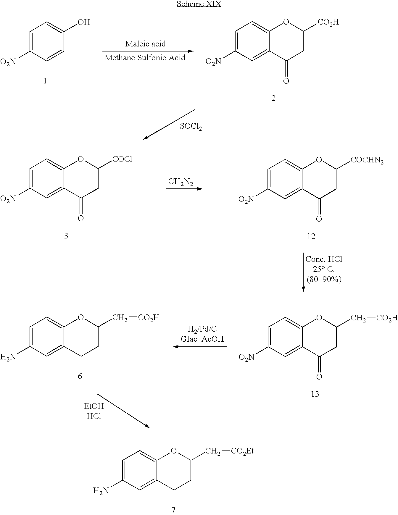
C1=C(N)C=C2C(=C1)OC(C[CO2Et])CC2.C1=C([O2N])C=CC(O)=C1.C1=C([O2N])C=C2C(=C1)OC([CO2H])CC2=O.[SOCl2].C1=C([O2N])C=C2C(=C1)OC([COCl])CC2=O.[CH2N2].C1=C([O2N])C=C2C(=C1)OC([COCHN2])CC2=O.C1=C(N)C=C2C(=C1)OC(C[CO2H])CC2.C1=C([O2N])C=C2C(=C1)OC(C[CO2H])CC2=O.[EtOHHCl]
